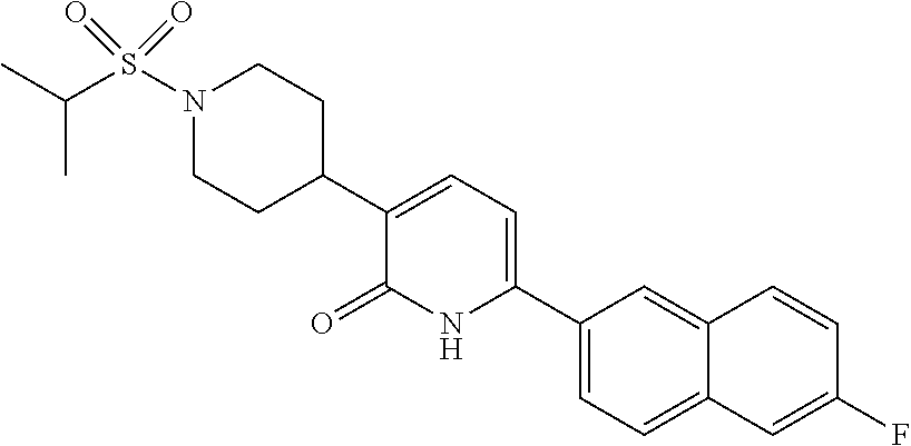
C1(C2=CC=C(C3CCN(S(C(C)C)(=O)=O)CC3)C(=O)N2)=CC=C2C(=C1)C=CC(F)=C2
